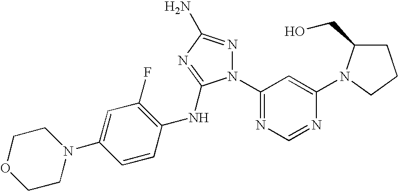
N1(C2=NC=NC(N3C(CO)CCC3)=C2)N=C(N)N=C1NC1=C(F)C=C(N2CCOCC2)C=C1
